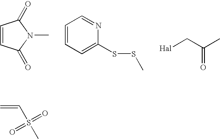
C1=CC(=O)N(C)C1=O.C1=CC=C(SSC)N=C1.C(=O)(C[Hal])C.C=CS(C)(=O)=O
